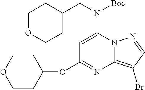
C1=C(N(CC2CCOCC2)[Boc])N2C(=C(Br)C=N2)N=C1OC1CCOCC1
